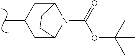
CC1CC2N(C(OC(C)(C)C)=O)C(C1)CC2
